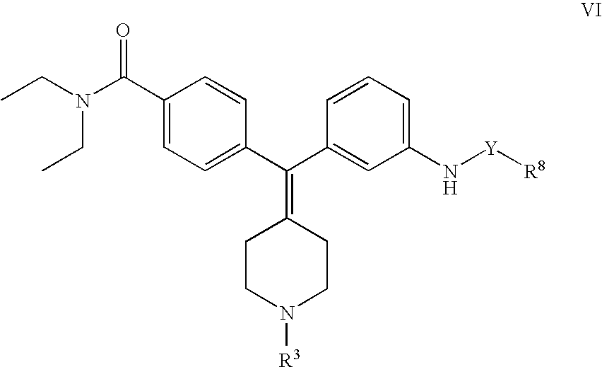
CCN(CC)C(C1=CC=C(C(C2=CC(N[Y][R8])=CC=C2)=C2CCN([R3])CC2)C=C1)=O
